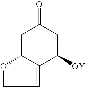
C1OC2C(=C1)C([OY])CC(=O)C2
